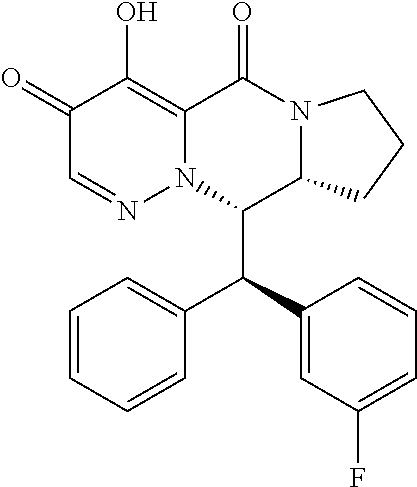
C1=CC=C(F)C=C1C(C1=CC=CC=C1)C1C2N(CCC2)C(=O)C2=C(O)C(=O)C=NN12
